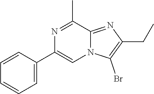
N1=C(C)C2=NC(CC)=C(Br)N2C=C1C1=CC=CC=C1
